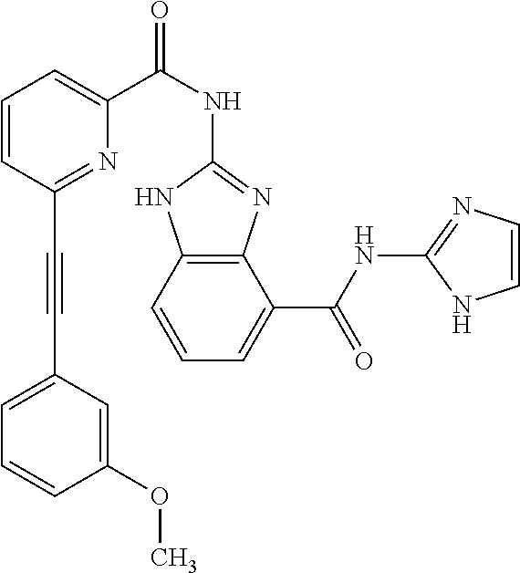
C12=C(C=CC=C1C(NC1=NC=CN1)=O)NC(NC(C1=CC=CC(C#CC3=CC=CC(OC)=C3)=N1)=O)=N2
